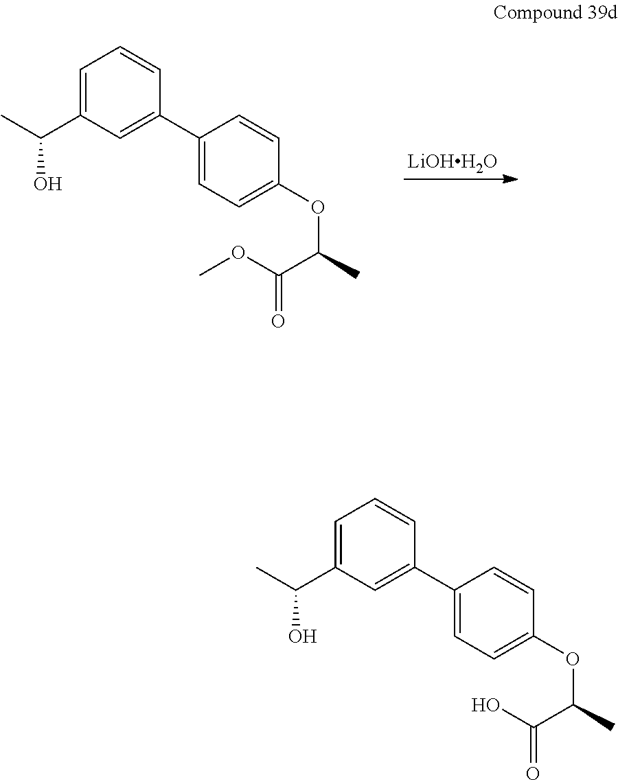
C1=C(C(C)O)C=C(C2=CC=C(OC(C)C(OC)=O)C=C2)C=C1.[LiOHH2O].C1=C(C(C)O)C=C(C2=CC=C(OC(C)C(O)=O)C=C2)C=C1
